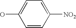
OC1=CC=C([NO2])C=C1
